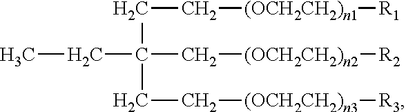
C(C(CC[(OCH2CH2)n3][R3])(CC)C[(OCH2CH2)n2][R2])C[(OCH2CH2)n1][R1]
